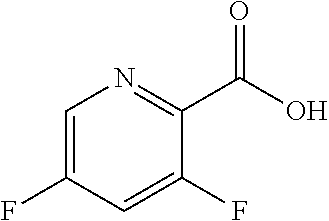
C1=C(F)C=C(F)C(C(O)=O)=N1
